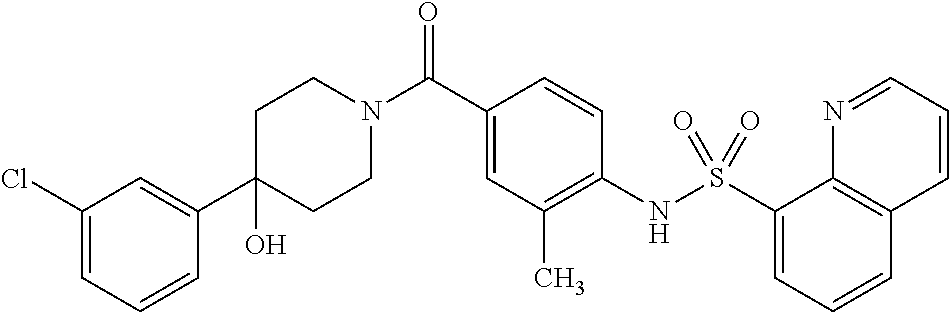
C1(C2=CC(Cl)=CC=C2)(O)CCN(C(C2=CC(C)=C(NS(C3=CC=CC4=C3N=CC=C4)(=O)=O)C=C2)=O)CC1
